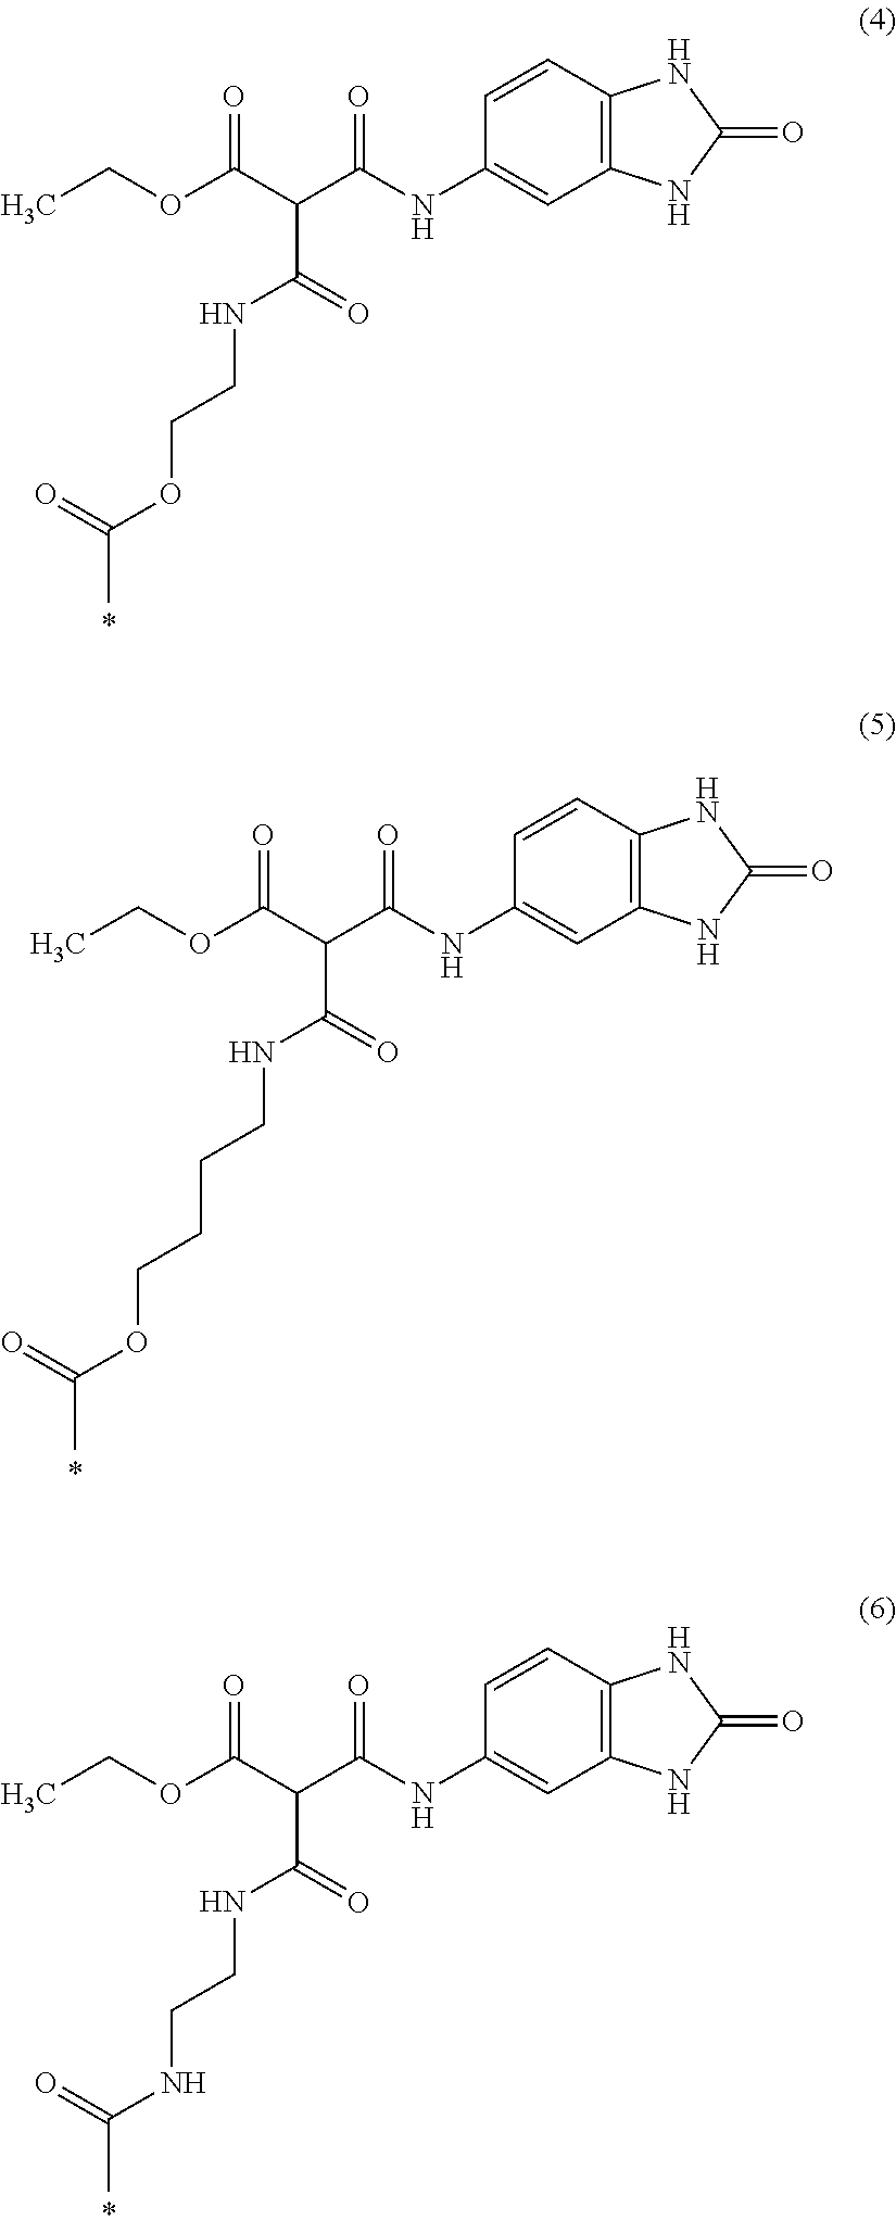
C(OC(C(C(NC1=CC2=C(C=C1)NC(=O)N2)=O)C(=O)NCCOC(C)=O)=O)C.C(OC(C(C(NC1=CC2=C(C=C1)NC(=O)N2)=O)C(=O)NCCCCOC(C)=O)=O)C.C(OC(C(C(NC1=CC2=C(C=C1)NC(=O)N2)=O)C(=O)NCCNC(C)=O)=O)C
